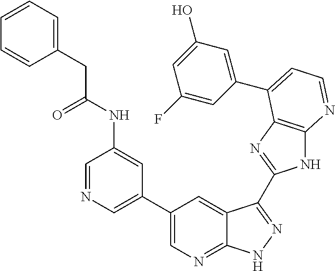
C1(C2=CN=CC(NC(CC3=CC=CC=C3)=O)=C2)=CN=C2C(=C1)C(C1=NC3=C(N1)N=CC=C3C1=CC(O)=CC(F)=C1)=NN2
